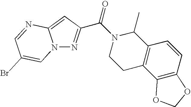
N12N=C(C(N3CCC4=C(C3C)C=CC3=C4OCO3)=O)C=C1N=CC(Br)=C2
